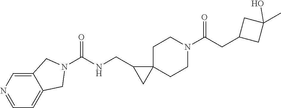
C1N(C(CC2CC(C)(O)C2)=O)CCC2(C1)C(CNC(=O)N1CC3=CC=NC=C3C1)C2
